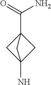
C12(N)CC(C(=O)N)(C1)C2
